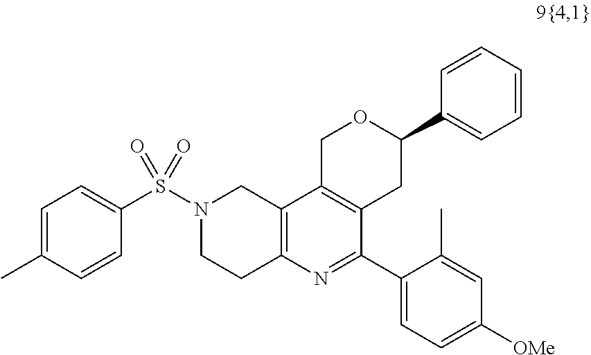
S(N1CCC2=C(C1)C1=C(C(C3=CC=C([OMe])C=C3C)=N2)CC(C2=CC=CC=C2)OC1)(=O)(=O)C1=CC=C(C)C=C1
